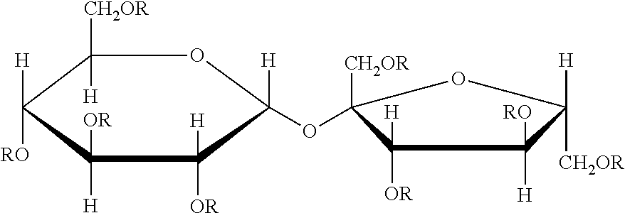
C1([CH2OR])([H])C([H])([RO])C([H])([OR])C([H])([OR])C([H])(OC2([CH2OR])C([OR])([H])C([H])([RO])C([CH2OR])([H])O2)O1
